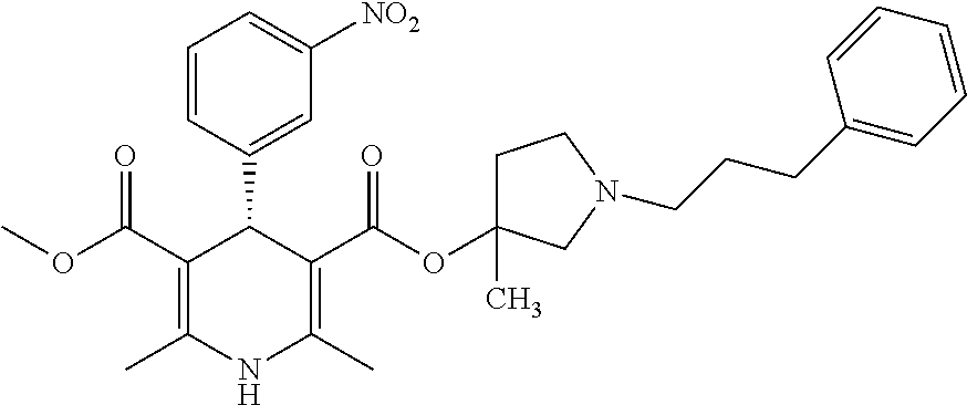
C1=CC(C2C(C(OC)=O)=C(C)NC(C)=C2C(=O)OC2(C)CCN(CCCC3=CC=CC=C3)C2)=CC([NO2])=C1
